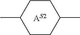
C1CC(C)CCC1C.[AS2]
